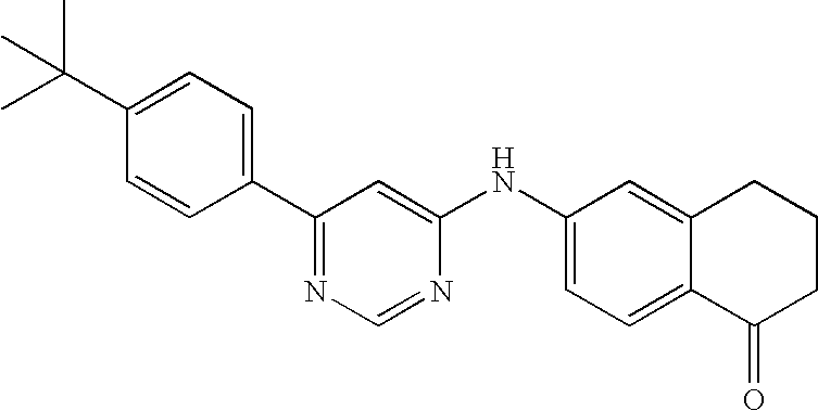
CC(C1=CC=C(C2=NC=NC(NC3=CC=C4C(=C3)CCCC4=O)=C2)C=C1)(C)C
